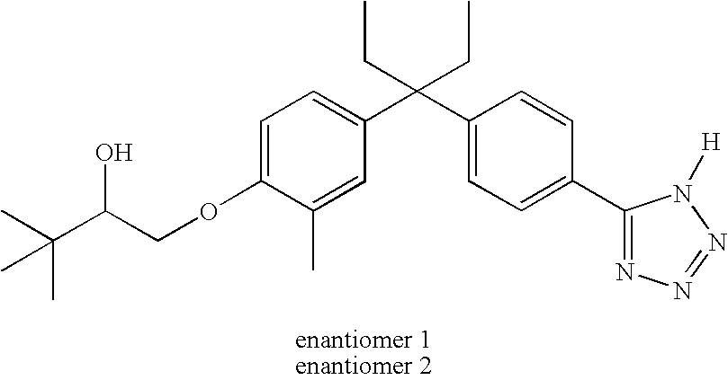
C1=C(OCC(C(C)(C)C)O)C(C)=CC(C(C2=CC=C(C3=NN=NN3[H])C=C2)(CC)CC)=C1
